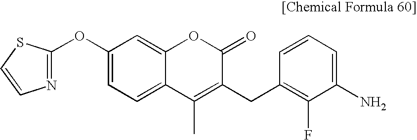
C1(OC2=NC=CS2)=CC=C2C(=C1)OC(=O)C(CC1=C(F)C(N)=CC=C1)=C2C
